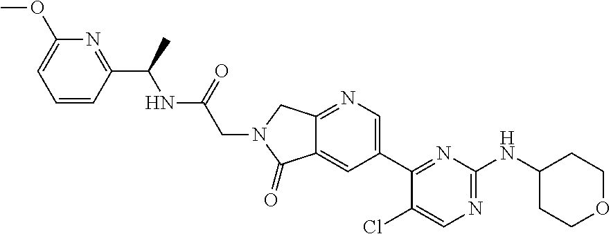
C1(Cl)=CN=C(NC2CCOCC2)N=C1C1=CN=C2C(=C1)C(=O)N(CC(=O)NC(C1=NC(OC)=CC=C1)C)C2
